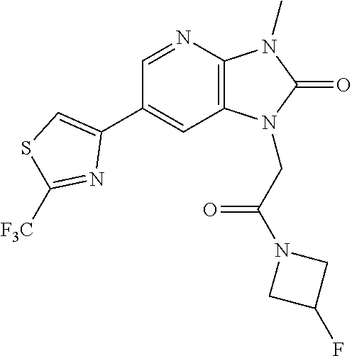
C1(C2=CSC([F3C])=N2)=CC2=C(N=C1)N(C)C(=O)N2CC(N1CC(F)C1)=O
